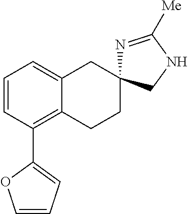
C1=CC(C2=CC=CO2)=C2C(=C1)CC1(CC2)N=C([Me])NC1
